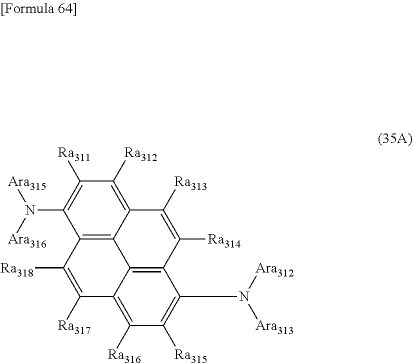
C1([Ra316])=C2C3=C(C(CN([Ara312])[Ara313])=C1[Ra315])C([Ra314])=C([Ra313])C1=C([Ra312])C([Ra311])=C(N([Ara316])[Ara315])C(=C31)C([Ra318])=C2[Ra317]
